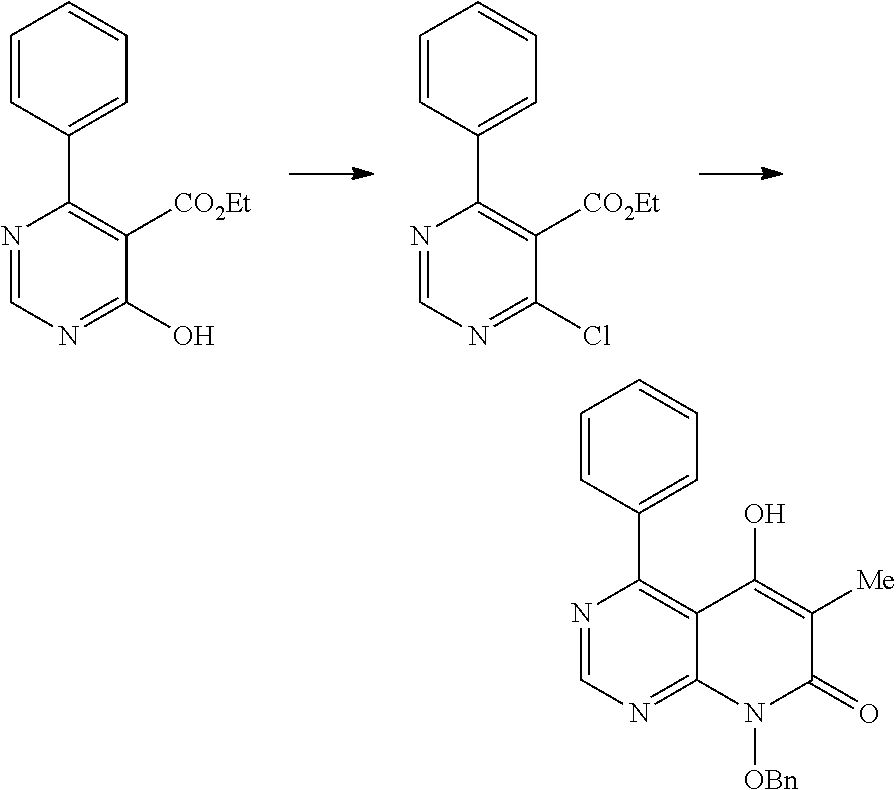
C1=NC(C2=CC=CC=C2)=C([CO2Et])C(O)=N1.C1=NC(C2=CC=CC=C2)=C([CO2Et])C(Cl)=N1.N1=CN=C2C(=C1C1=CC=CC=C1)C(O)=C([Me])C(=O)N2[OBn]
